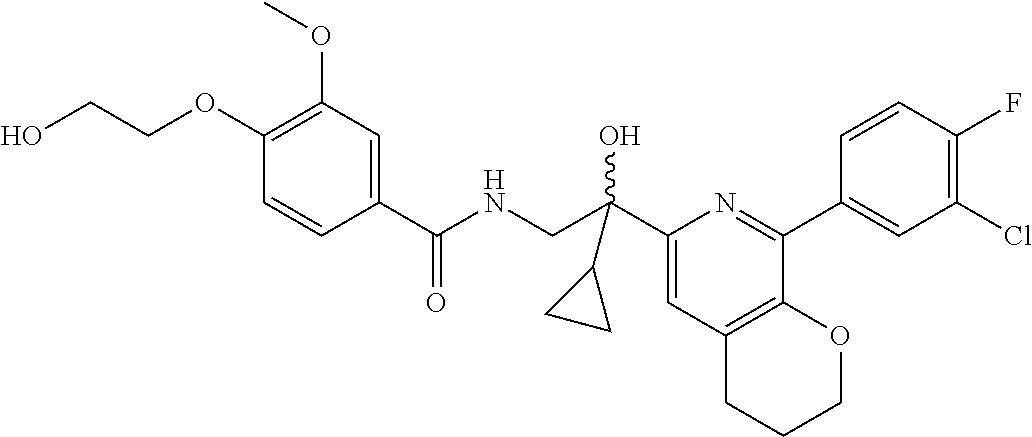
OCCOC1=C(OC)C=C(C(NCC(C2=CC3=C(C(C4=CC(Cl)=C(F)C=C4)=N2)OCCC3)(O)C2CC2)=O)C=C1
